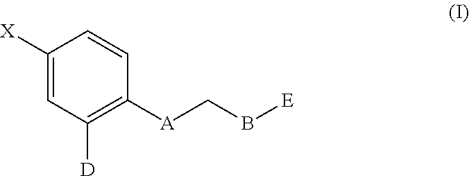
C1([X])=CC([D])=C([A]CB[E])C=C1
